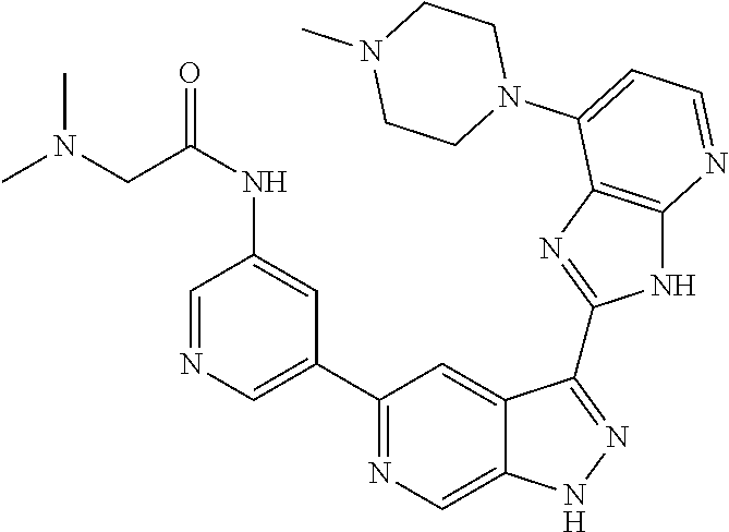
C1(C2=NC=C3C(=C2)C(C2=NC4=C(N2)N=CC=C4N2CCN(C)CC2)=NN3)=CN=CC(NC(CN(C)C)=O)=C1
